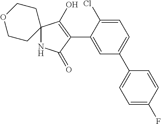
N1C2(C(O)=C(C3=CC(C4=CC=C(F)C=C4)=CC=C3Cl)C1=O)CCOCC2
